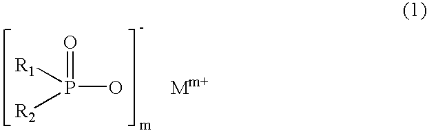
[R2]P(O)([R1])=O
